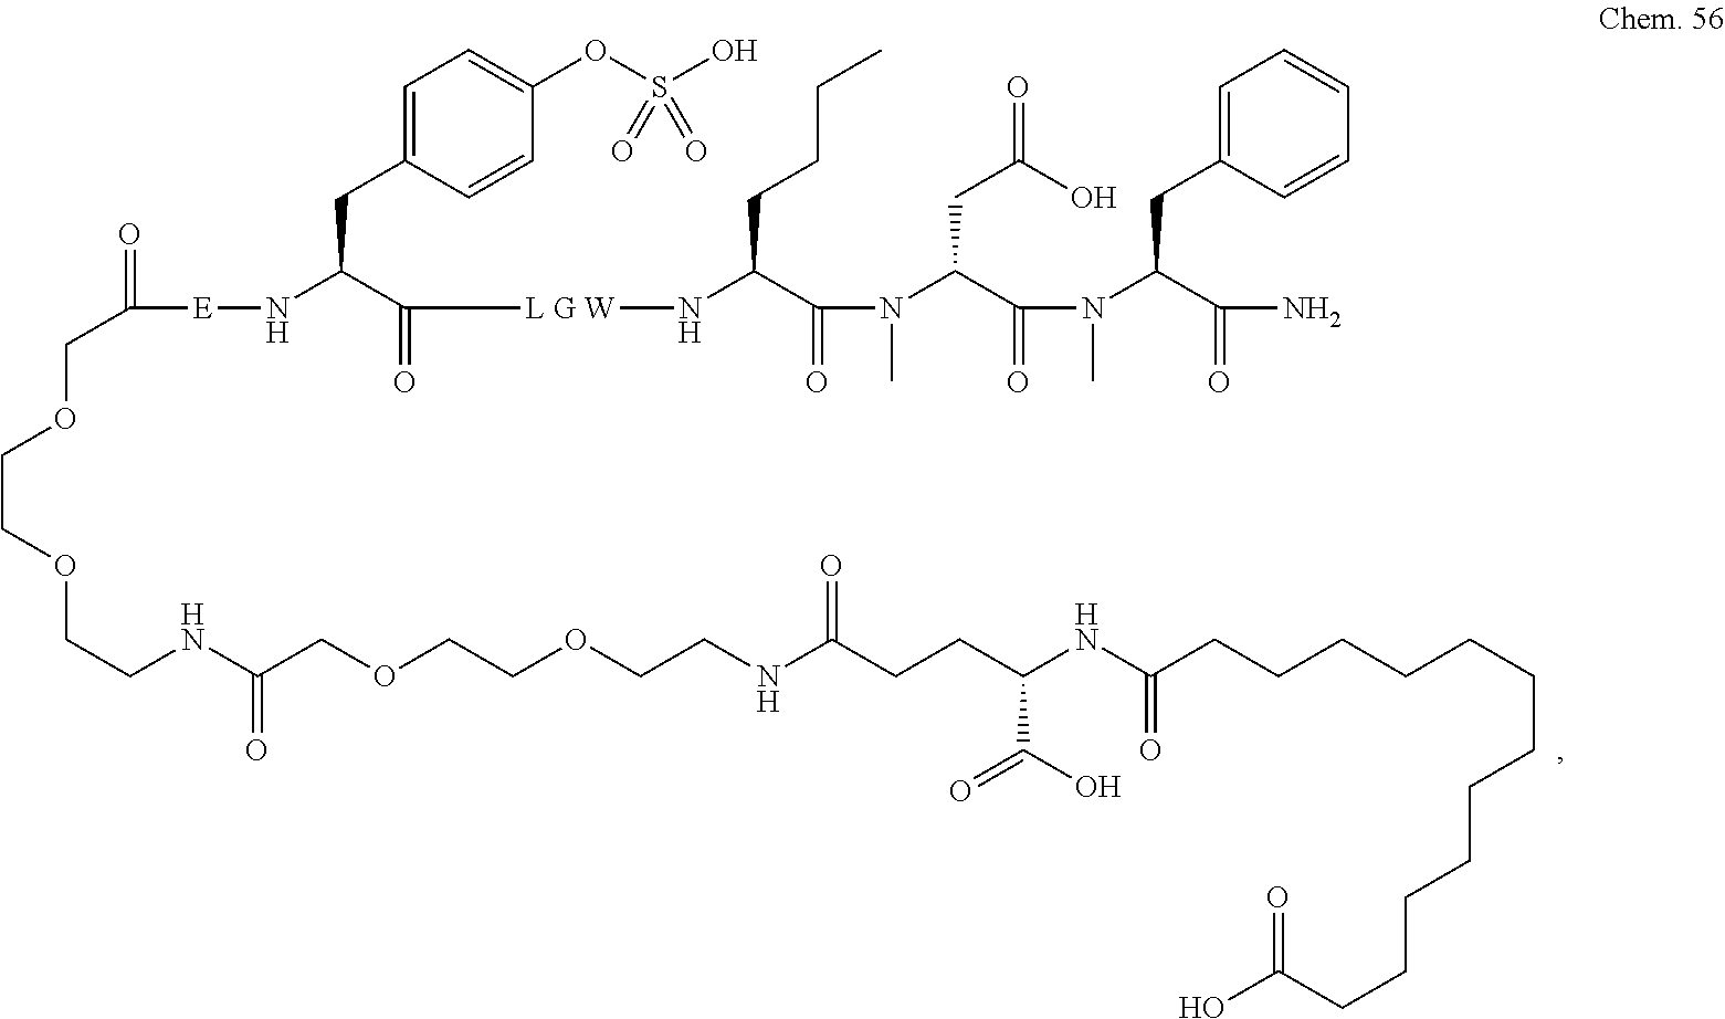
C1=C(CC(N[E]C(=O)COCCOCCNC(COCCOCCNC(CCC(NC(CCCCCCCCCCCCC(O)=O)=O)C(O)=O)=O)=O)C(=O)[L G W]NC(C(=O)N(C)C(C(=O)N(C)C(C(=O)N)CC2=CC=CC=C2)CC(O)=O)CCCC)C=CC(OS(O)(=O)=O)=C1
